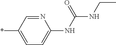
N1=CC(*)=CC=C1NC(NCC)=O
